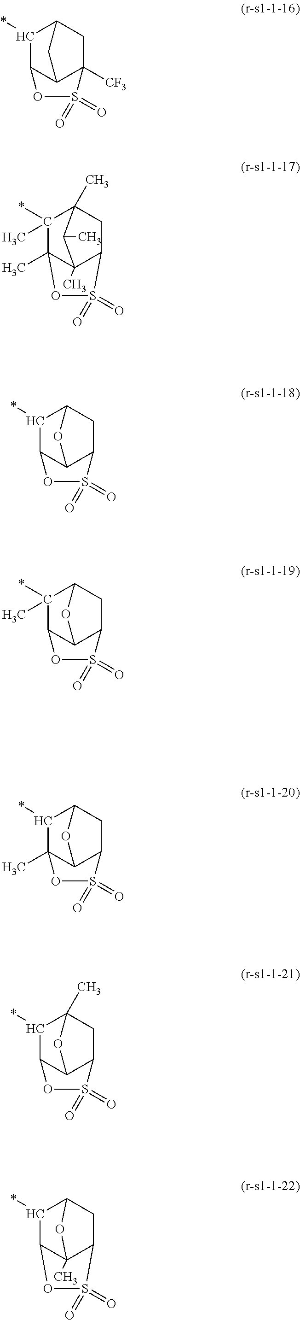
C12([CF3])C3C(C(*)C(C1)C3)OS2(=O)=O.C12C3C(C(*)(C)C(C1)O3)OS2(=O)=O.C12C3(C)C(C)(C(*)(C)C(C)(C1)C3C)OS2(=O)=O.C12C3C(C)(C(*)C(C1)O3)OS2(=O)=O.C12C3C(C(*)C(C)(C1)O3)OS2(=O)=O.C12C3(C)C(C(*)C(C1)O3)OS2(=O)=O.C12C3C(C(*)C(C1)O3)OS2(=O)=O
